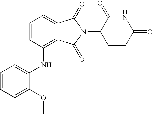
C1=CC=C(OC)C(NC2=C3C(=CC=C2)C(=O)N(C2CCC(=O)NC2=O)C3=O)=C1
